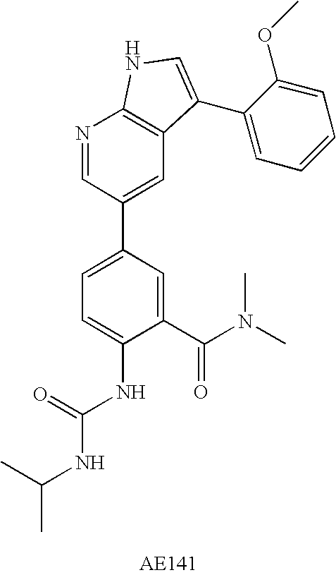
C1(C(N(C)C)=O)=CC(C2=CC3=C(N=C2)NC=C3C2=CC=CC=C2OC)=CC=C1NC(NC(C)C)=O
